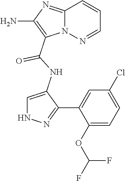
C12=NC(N)=C(C(NC3=CNN=C3C3=CC(Cl)=CC=C3OC(F)F)=O)N1N=CC=C2
